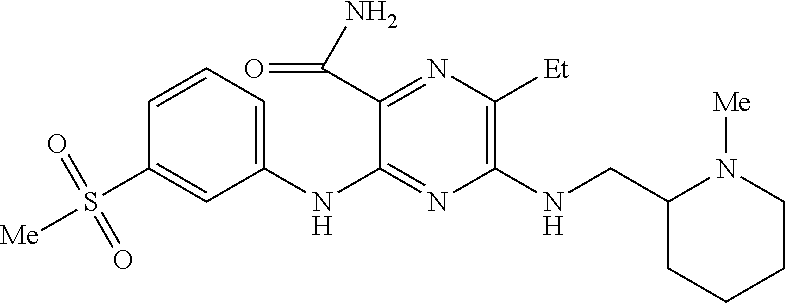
C1(NC2=NC(NCC3CCCCN3[Me])=C([Et])N=C2C(N)=O)=CC=CC(S([Me])(=O)=O)=C1
